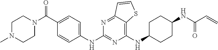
C1(NC2CCC(NC(C=C)=O)CC2)=C2C(=NC(NC3=CC=C(C(N4CCN(C)CC4)=O)C=C3)=N1)C=CS2
